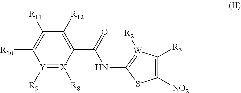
C1([R11])=C([R10])[Y]([R9])=[X]([R8])C(C(=O)NC2=[W]([R2])C([R3])=C([NO2])S2)=C1[R12]
